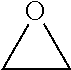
C1CO1
